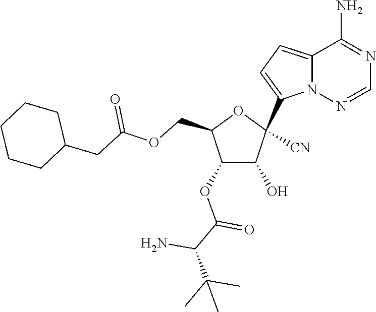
C1(O)C(OC(C(C(C)(C)C)N)=O)C(COC(CC2CCCCC2)=O)OC1([CN])C1=CC=C2N1N=CN=C2N
